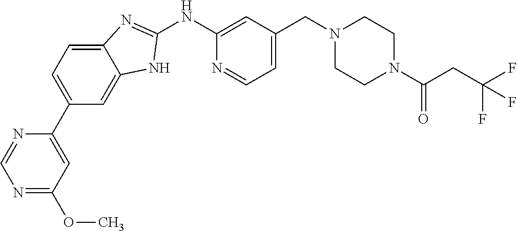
N1=C(OC)C=C(C2=CC=C3C(=C2)NC(NC2=CC(CN4CCN(C(CC(F)(F)F)=O)CC4)=CC=N2)=N3)N=C1
